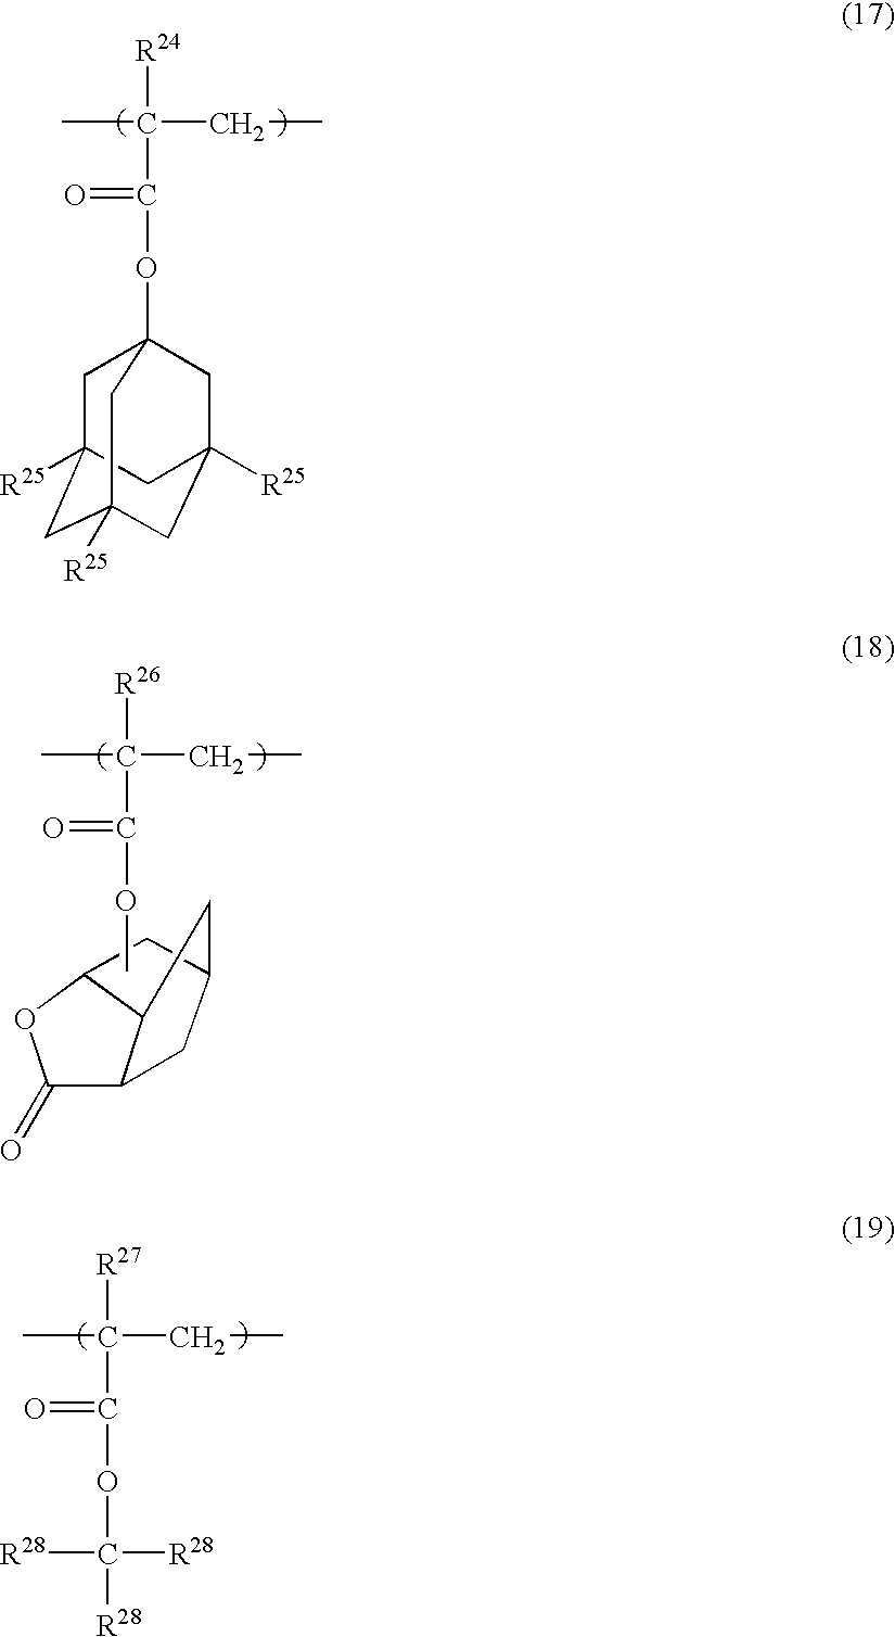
C1(=O)C2C3C(O1)CC(C3)C2.COC(=O)C([R26])(CC)C.C1C2([R25])CC3([R25])CC([R25])(CC1(OC(=O)C([R24])(CC)C)C3)C2.O(C(=O)C([R27])(CC)C)C([R28])([R28])[R28]
